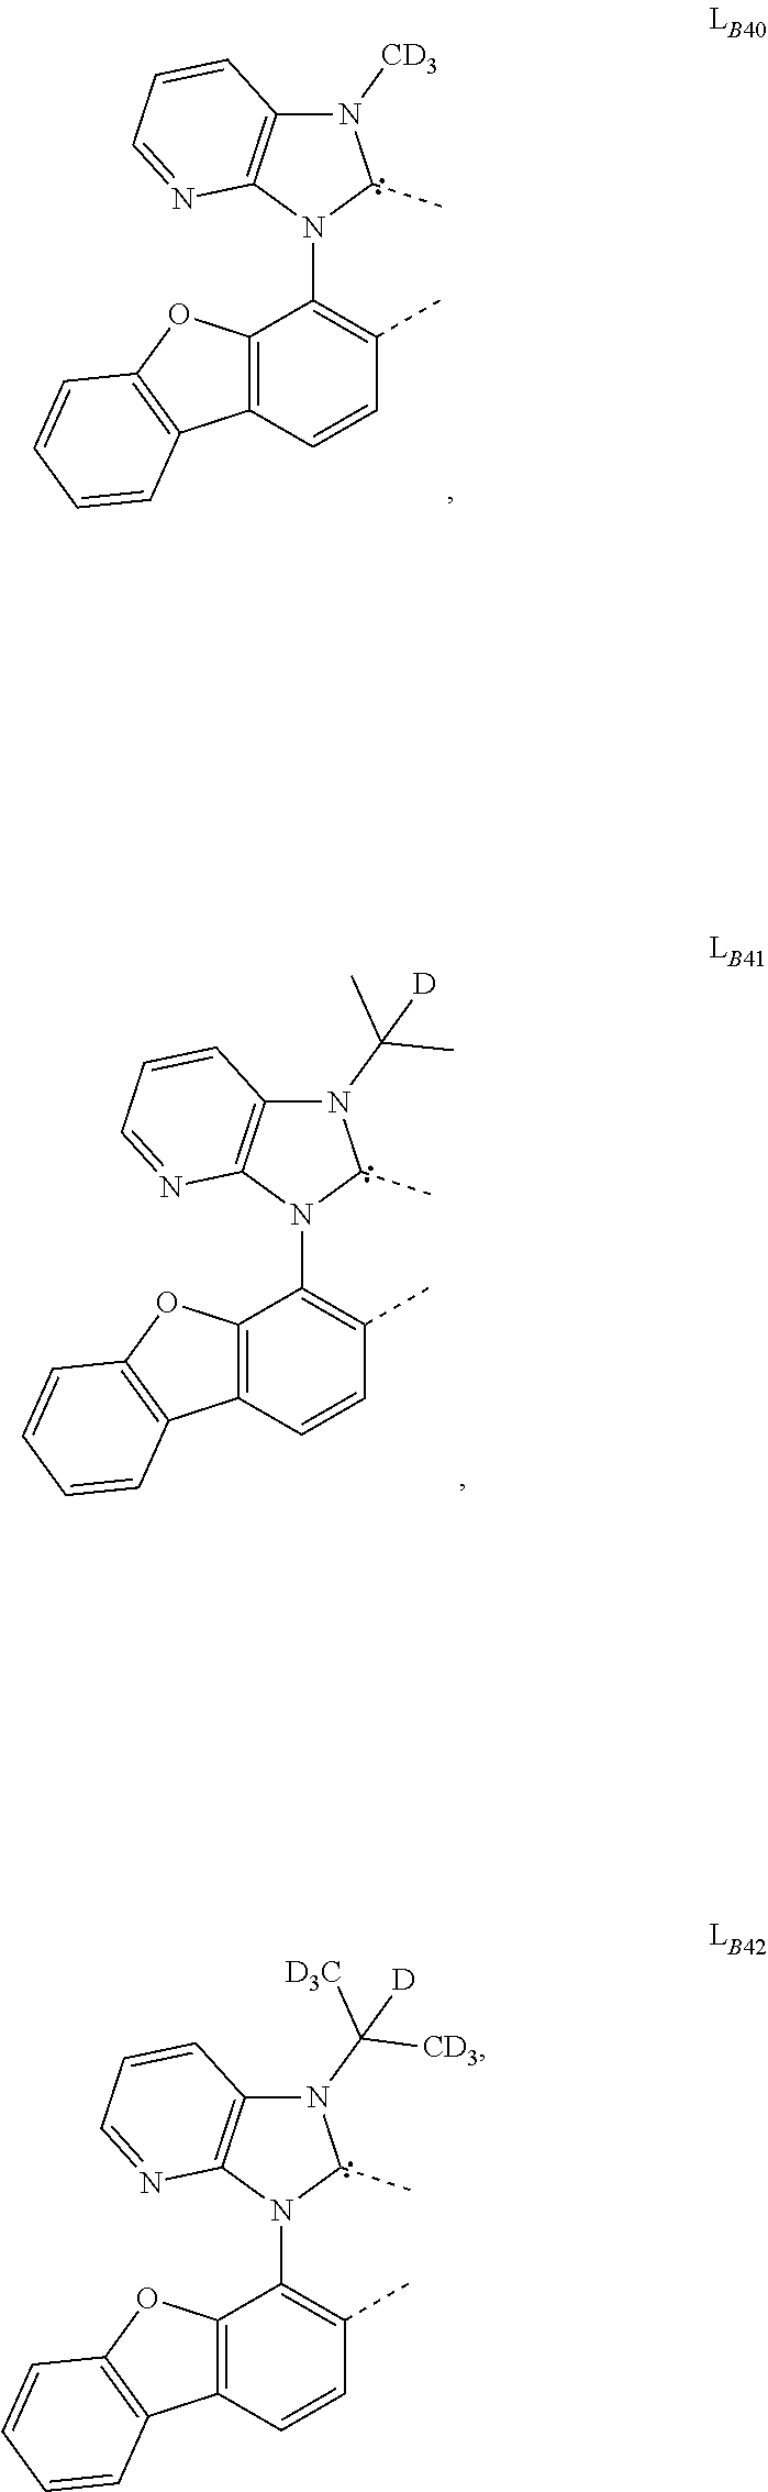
N1(C(C)(C)[D])C2=C(N(C3=C(C)C=CC4=C3OC3=C4C=CC=C3)C1C)N=CC=C2.N1([CD3])C2=C(N(C3=C(C)C=CC4=C3OC3=C4C=CC=C3)C1C)N=CC=C2.N1(C([D3C])([CD3])[D])C2=C(N(C3=C(C)C=CC4=C3OC3=C4C=CC=C3)C1C)N=CC=C2
